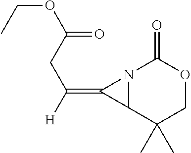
N12C(C(C)(C)COC1=O)C2=C([H])CC(OCC)=O
